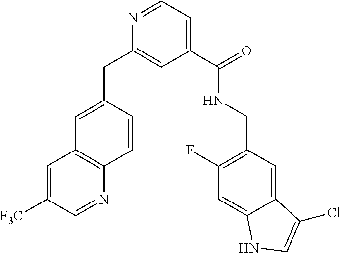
C1(CC2=CC(C(=O)NCC3=C(F)C=C4C(=C3)C(Cl)=CN4)=CC=N2)=CC2=C(N=CC([F3C])=C2)C=C1
